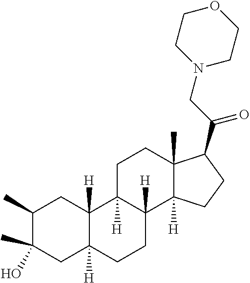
C1(C)C(O)(C)CC2([H])C([H])(C1)C1([H])C([H])(CC2)C2([H])C(C)(CC1)C(C(CN1CCOCC1)=O)CC2
